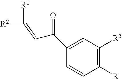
C1=CC([R])=C([R5])C=C1C(=O)C=C([R1])[R2]
